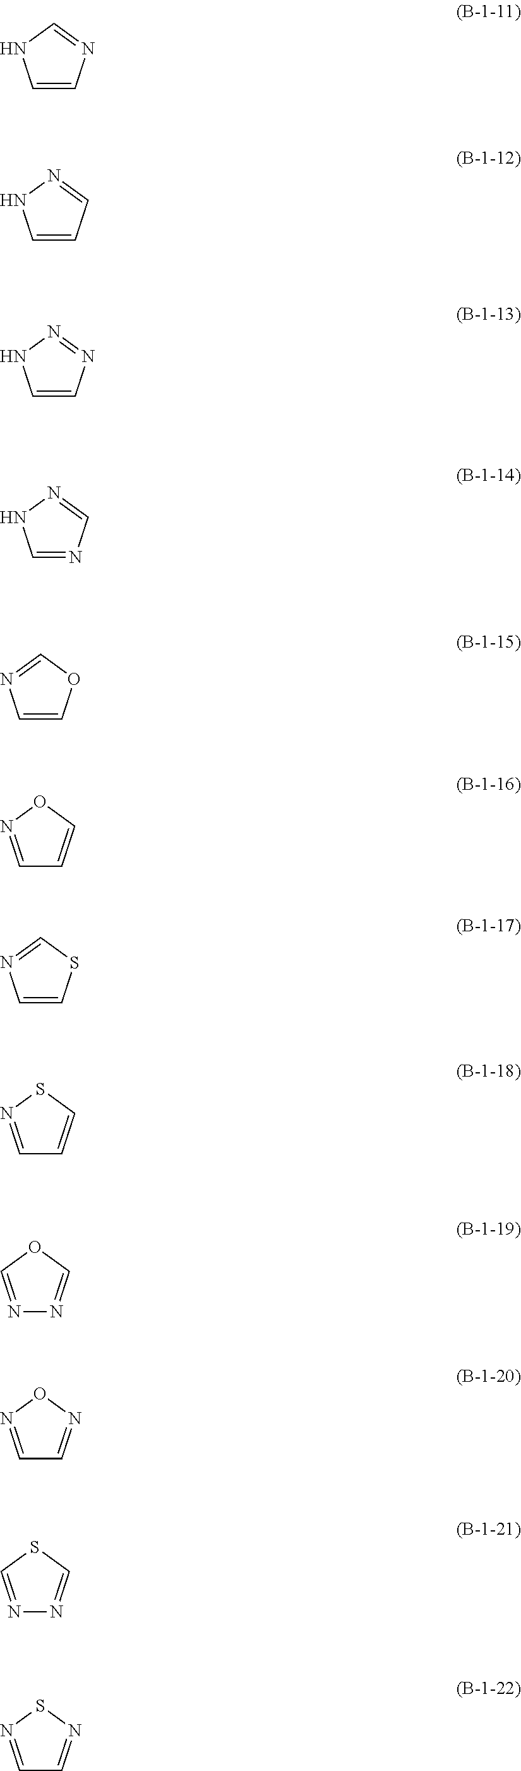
C1=CN=CN1.C1=CC=NN1.C1=CN=NN1.C1=NC=NN1.C1=COC=N1.C1=NOC=C1.C1=CSC=N1.C1=NSC=C1.N1=COC=N1.C1=NON=C1.N1=CSC=N1.C1=NSN=C1
